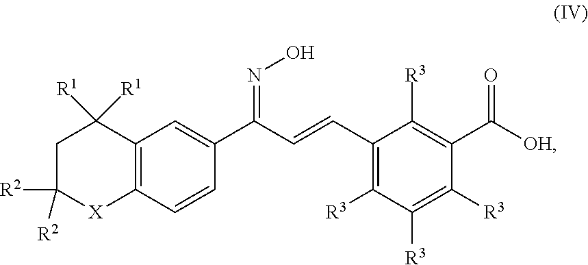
C12=C(C=CC(C(=NO)C=CC3=C([R3])C([R3])=C([R3])C(C([OH])=O)=C3[R3])=C1)[X]C([R2])([R2])CC2([R1])[R1]
